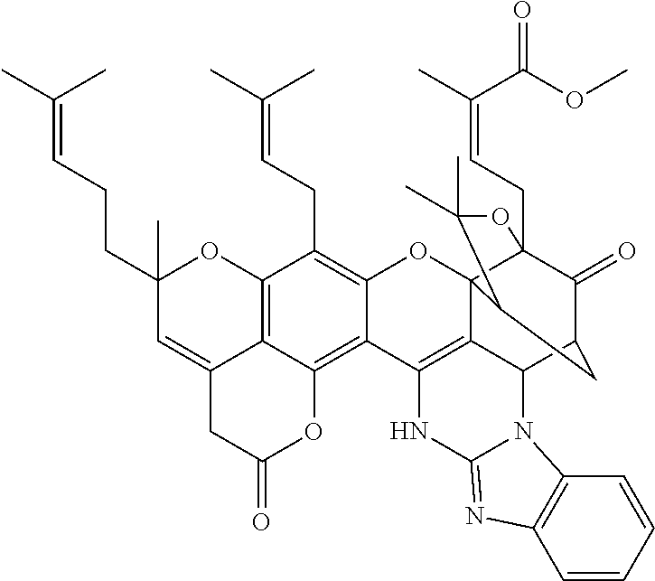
C12=C3C(=CC(CCC=C(C)C)(C)O1)CC(=O)OC3=C1C(=C2CC=C(C)C)OC23C4(CC=C(C)C(OC)=O)C(=O)C(CC2C(C)(C)O4)C2C3=C1NC1=NC3=C(C=CC=C3)N21
